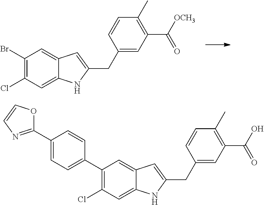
C1(Br)=C(Cl)C=C2C(=C1)C=C(CC1=CC(C([OCH3])=O)=C(C)C=C1)N2.C1(C2=CC=C(C3=NC=CO3)C=C2)=C(Cl)C=C2C(=C1)C=C(CC1=CC(C(O)=O)=C(C)C=C1)N2
